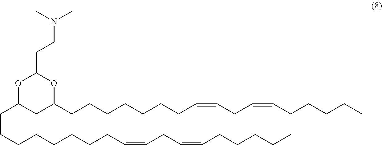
C(C1CC(CCCCCCCC=CCC=CCCCCC)OC(CCN(C)C)O1)CCCCCCCC=CCC=CCCCCC
